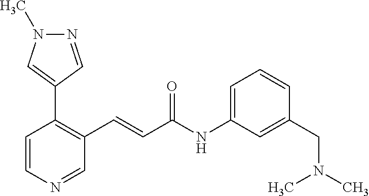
N1=CC(C2=C(C=CC(NC3=CC=CC(CN(C)C)=C3)=O)C=NC=C2)=CN1C
